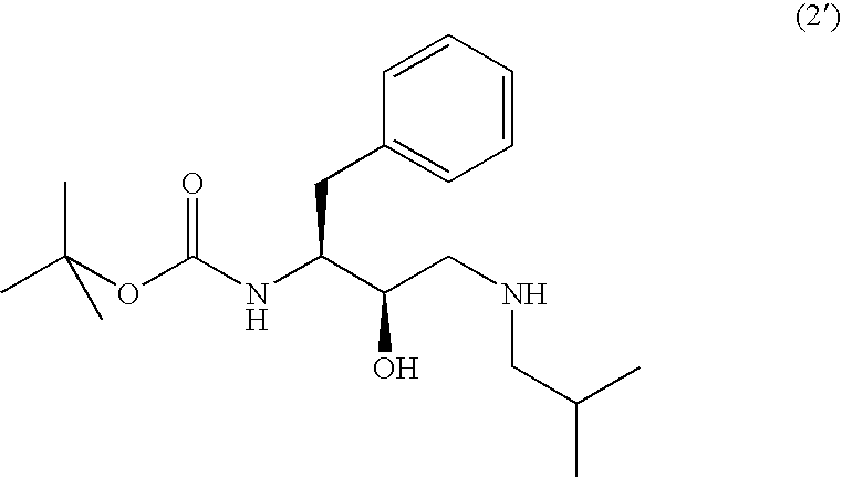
C1(CC(NC(OC(C)(C)C)=O)C(CNCC(C)C)O)=CC=CC=C1
